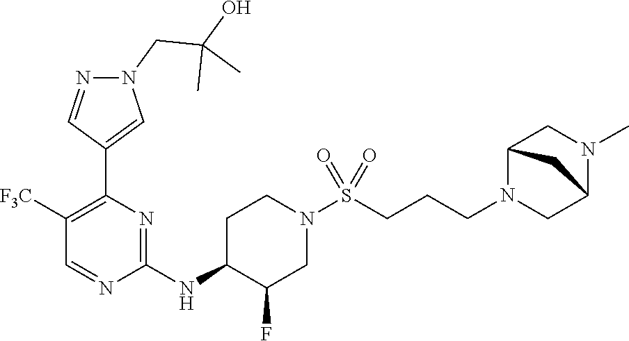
C1(NC2C(F)CN(S(CCCN3CC4N(C)CC3C4)(=O)=O)CC2)=NC(C2=CN(CC(O)(C)C)N=C2)=C([F3C])C=N1
